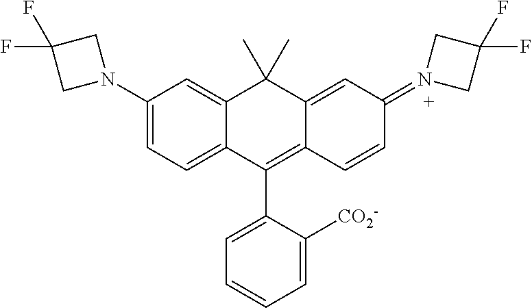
C1(N2CC(F)(F)C2)=CC=C2C(=C1)C(C)(C)C1=CC(=N3CC(F)(F)C3)C=CC1=C2C1=CC=CC=C1[CO2-]
